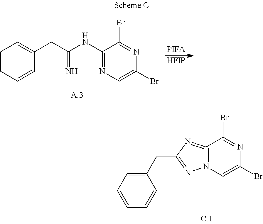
[PIFA].[HFIP].C1=CC=CC(CC(=N)NC2=NC=C(Br)N=C2Br)=C1.C12=N(C=C(Br)N=C1Br)N=C(CC1=CC=CC=C1)N=2
